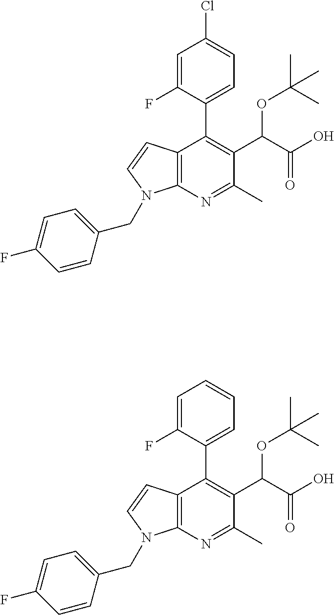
C12=C(N=C(C)C(C(C(O)=O)OC(C)(C)C)=C1C1=CC=C(Cl)C=C1F)N(CC1=CC=C(F)C=C1)C=C2.C12=C(N=C(C)C(C(C(O)=O)OC(C)(C)C)=C1C1=CC=CC=C1F)N(CC1=CC=C(F)C=C1)C=C2
